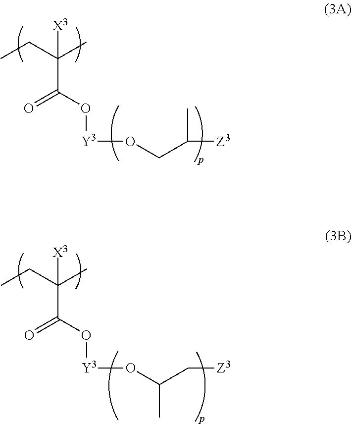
C(C(O[Y3]OCC(C)[Z3])=O)(CC)(C)[X3].C(C(O[Y3]OC(C[Z3])C)=O)(CC)(C)[X3]
